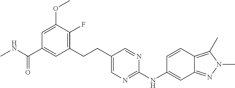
CNC(C1=CC(CCC2=CN=C(NC3=CC4=NN(C)C(C)=C4C=C3)N=C2)=C(F)C(OC)=C1)=O
